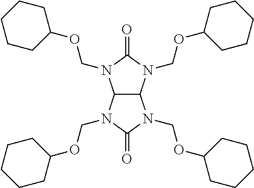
N1(COC2CCCCC2)C(=O)N(COC2CCCCC2)C2C1N(COC1CCCCC1)C(=O)N2COC1CCCCC1
